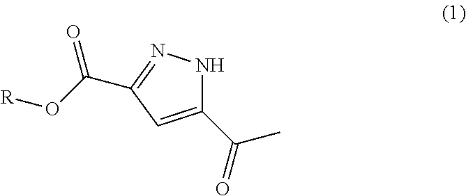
C1(C(C)=O)=CC(C(O[R])=O)=NN1
